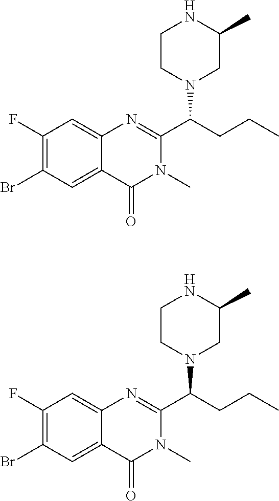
C1(F)=C(Br)C=C2C(=C1)N=C(C(CCC)N1CC(C)NCC1)N(C)C2=O.C1(F)=C(Br)C=C2C(=C1)N=C(C(CCC)N1CC(C)NCC1)N(C)C2=O
